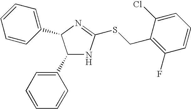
C1(C2=CC=CC=C2)NC(SCC2=C(F)C=CC=C2Cl)=NC1C1=CC=CC=C1
